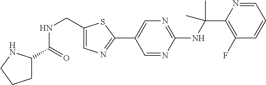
C1(NC(C2=C(F)C=CC=N2)(C)C)=NC=C(C2=NC=C(CNC(C3CCCN3)=O)S2)C=N1
